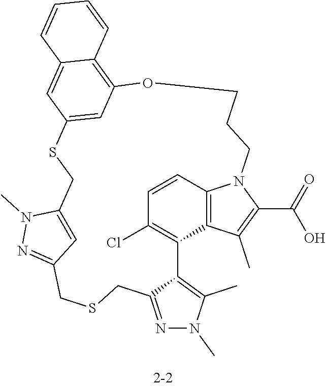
C1=CC2=C3C(=C1Cl)C1=C(C)N(C)N=C1CSCC1=NN(C)C(=C1)CSC1=CC(=C4C(=C1)C=CC=C4)OCCCN2C(C(=O)O)=C3C
